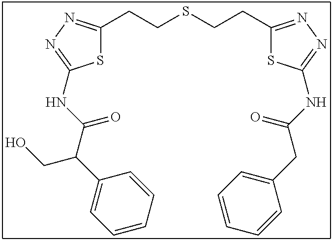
S1C(CCSCCC2=NN=C(NC(CC3=CC=CC=C3)=O)S2)=NN=C1NC(C(C1=CC=CC=C1)CO)=O
